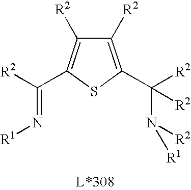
C1([R2])=C(C([R2])(N([R2])[R1])[R2])SC(C([R2])=N[R1])=C1[R2]
